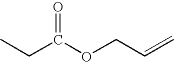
C=CCOC(CC)=O
